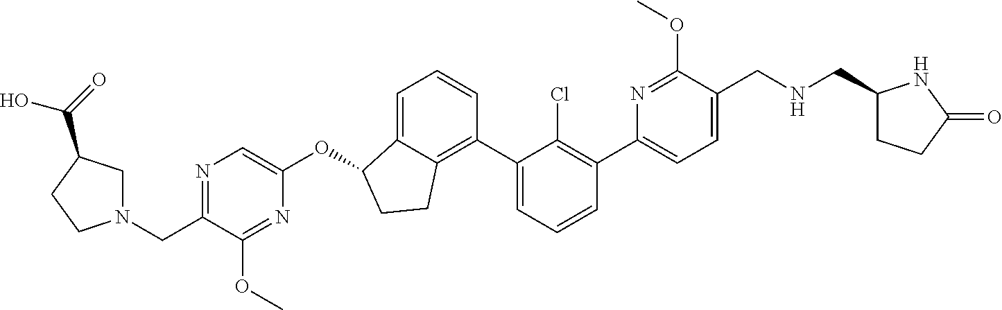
C1=C(C2=C(Cl)C(C3=C4C(=CC=C3)C(OC3=CN=C(CN5CC(C(O)=O)CC5)C(OC)=N3)CC4)=CC=C2)N=C(OC)C(CNCC2CCC(=O)N2)=C1
